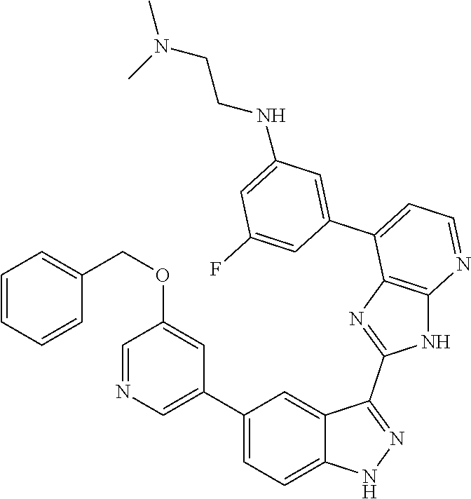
C1(C2=CC=C3C(=C2)C(C2=NC4=C(N2)N=CC=C4C2=CC(NCCN(C)C)=CC(F)=C2)=NN3)=CN=CC(OCC2=CC=CC=C2)=C1
